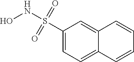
C1(S(NO)(=O)=O)=CC=C2C(=C1)C=CC=C2
